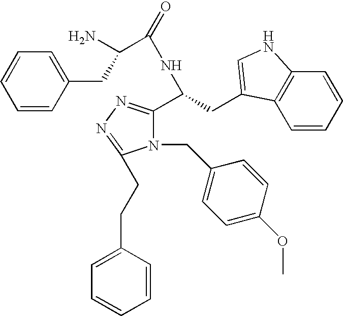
N1(CC2=CC=C(OC)C=C2)C(C(NC(C(N)CC2=CC=CC=C2)=O)CC2=CNC3=C2C=CC=C3)=NN=C1CCC1=CC=CC=C1
